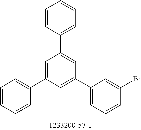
C1=CC(C2=CC(C3=CC=CC(Br)=C3)=CC(C3=CC=CC=C3)=C2)=CC=C1
